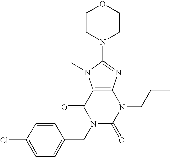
C12=C(N=C(N3CCOCC3)N1C)N(CCC)C(=O)N(CC1=CC=C(Cl)C=C1)C2=O
